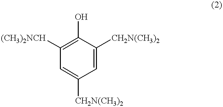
C1=C([CH2N(CH3)2])C=C([CH2N(CH3)2])C(O)=C1[(CH3)2NCH]
